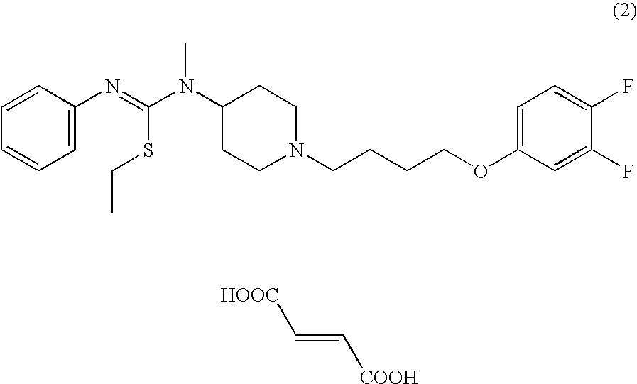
[HOOC]C=C[COOH].C1=C(N=C(N(C2CCN(CCCCOC3=CC=C(F)C(F)=C3)CC2)C)SCC)C=CC=C1
